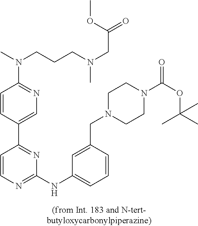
C1=CC(C2=NC(NC3=CC=CC(CN4CCN(C(OC(C)(C)C)=O)CC4)=C3)=NC=C2)=CN=C1N(CCCN(CC(=O)OC)C)C
